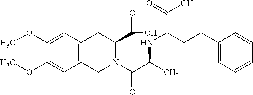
COC1=CC2=C(C=C1OC)CN(C(C(NC(CCC1=CC=CC=C1)C(=O)O)C)=O)C(C(=O)O)C2
